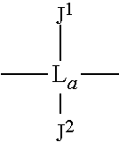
C[La]([J1])([J2])C
